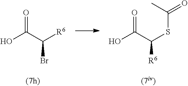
O=C(O)C(Br)[R6].O=C(O)C([R6])SC(C)=O
